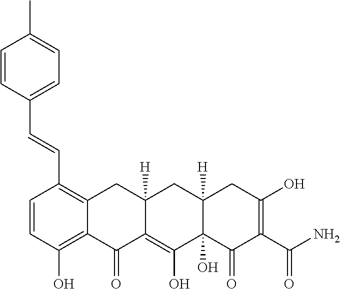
C1=CC(O)=C2C(=C1C=CC1=CC=C(C)C=C1)CC1([H])C(=C(O)C3(O)C([H])(C1)CC(O)=C(C(N)=O)C3=O)C2=O
